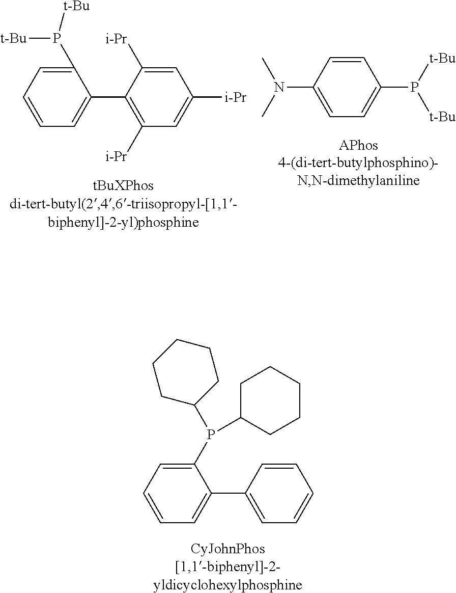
[t-Bu]P([t-Bu])C1=CC=CC=C1C1=C([i-Pr])C=C([i-Pr])C=C1[i-Pr].C1=C(N(C)C)C=CC(P([t-Bu])[t-Bu])=C1.C1=CC=C(P(C2CCCCC2)C2CCCCC2)C(C2=CC=CC=C2)=C1
